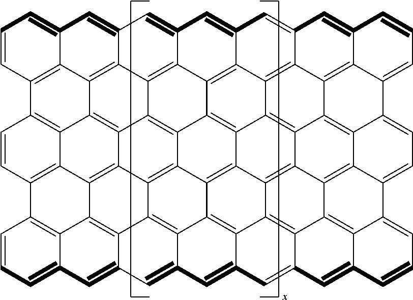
C1=CC2=C3C(=C1)C=C1C4=C3C3=C5C6=C7C8=C9C%10=C%11C%12=C%13C(=CC=C%14C%13=C%13C%11=C%11C9=C9C7=C7C5=C5C%15=C(C=CC2=C3%15)C2=C3C5=C5C7=C7C9=C9C%11=C%11C%13=C%13C%14=CC=CC%13=CC%11=CC9=CC7=CC5=CC3=CC=C2)C2=CC=CC3=CC5=CC7=CC(=C1)C(=C46)C8=C7C%10=C5C%12=C32
